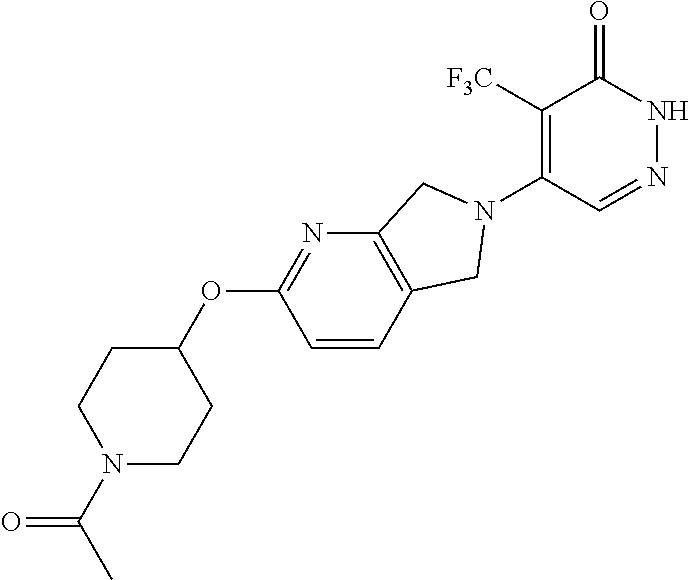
C1([F3C])=C(N2CC3=C(N=C(OC4CCN(C(=O)C)CC4)C=C3)C2)C=NNC1=O
